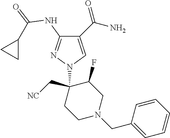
C1(C(N)=O)=CN(C2(C[NC])CCN(CC3=CC=CC=C3)CC2F)N=C1NC(=O)C1CC1
